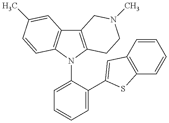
C12=C(N(C3=CC=CC=C3C3=CC4=C(C=CC=C4)S3)C3=C1C=C(C)C=C3)CCN(C)C2
